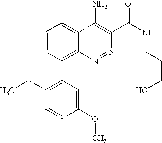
C1=CC(C2=C(OC)C=CC(OC)=C2)=C2C(=C1)C(N)=C(C(NCCCO)=O)N=N2
